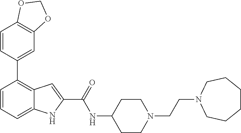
C1=CC=C2C(=C1C1=CC3=C(C=C1)OCO3)C=C(C(=O)NC1CCN(CCN3CCCCCC3)CC1)N2
